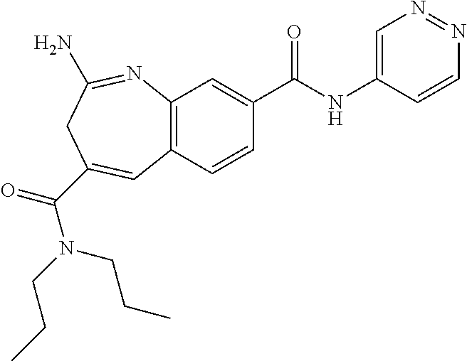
C12=C(C=CC(C(NC3=CN=NC=C3)=O)=C1)C=C(C(=O)N(CCC)CCC)CC(N)=N2
